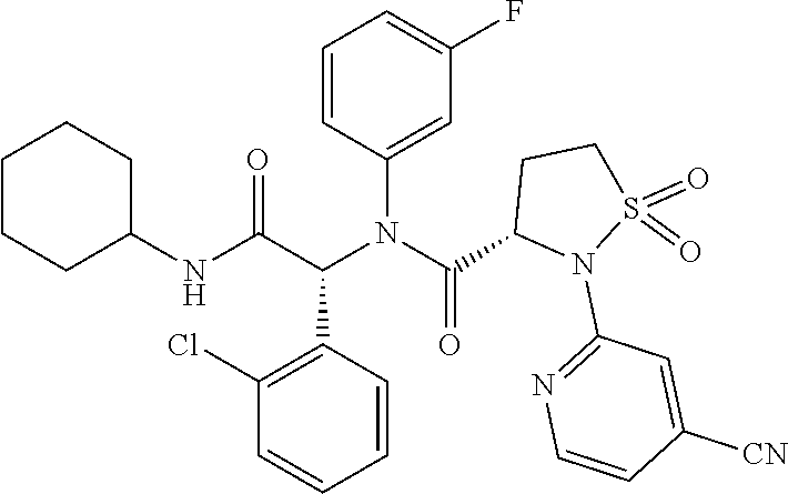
C1=CC(N(C(=O)C2N(C3=NC=CC([CN])=C3)S(=O)(=O)CC2)C(C2=C(Cl)C=CC=C2)C(=O)NC2CCCCC2)=CC(F)=C1
